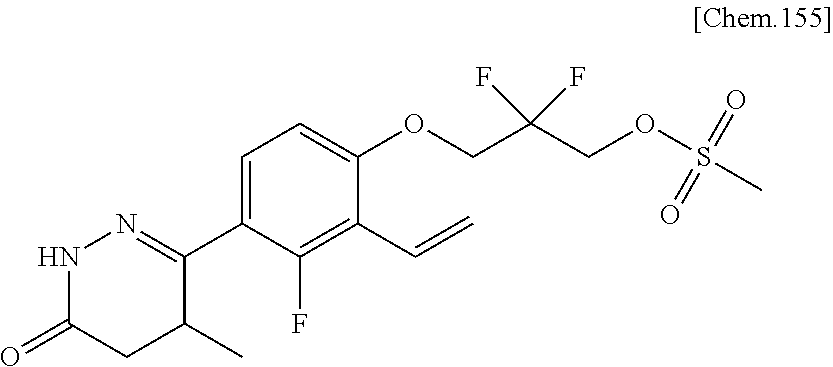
C1(C2=NNC(=O)CC2C)=CC=C(OCC(COS(C)(=O)=O)(F)F)C(C=C)=C1F
